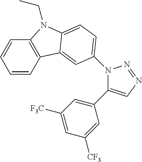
C1=CC2=C(C=C1)N(CC)C1=CC=C(N3C(C4=CC([F3C])=CC([CF3])=C4)=CN=N3)C=C21
